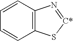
C1=CC2=C(C=C1)S[C*]=N2
